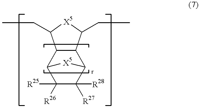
C12C3C([R26])([R25])C([R27])([R28])C(C1C(CC)[X5]C2CC)[X5]3
